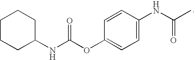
C1=CC(NC(=O)C)=CC=C1OC(NC1CCCCC1)=O
